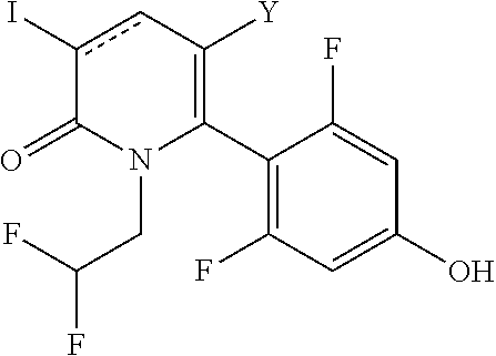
C1(C2=C([Y])cc(I)C(=O)N2CC(F)F)=C(F)C=C(O)C=C1F
